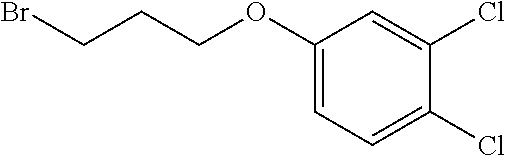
C(Br)CCOC1=CC=C(Cl)C(Cl)=C1
